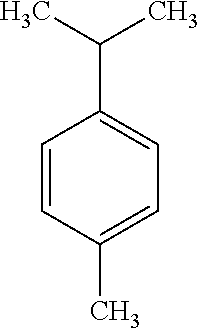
C(C)(C)C1=CC=C(C)C=C1
